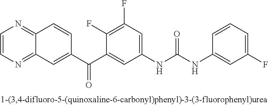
C1=CN=C2C(=N1)C=C(C(=O)C1=CC(NC(=O)NC3=CC(F)=CC=C3)=CC(F)=C1F)C=C2
